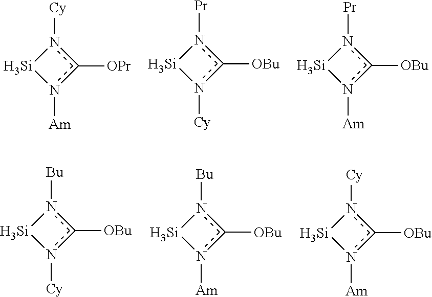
n1([Cy])c([OPr])n([Am])[Si]1.n1([Pr])c([OBu])n([Cy])[Si]1.n1([Pr])c([OBu])n([Am])[Si]1.n1([Bu])c([OBu])n([Cy])[Si]1.n1([Bu])c([OBu])n([Am])[Si]1.n1([Cy])c([OBu])n([Am])[Si]1
